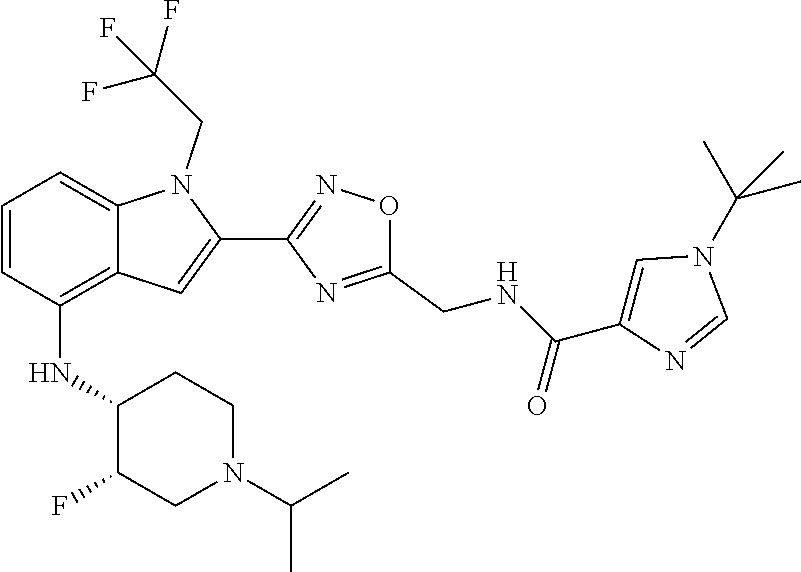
C1=CC(NC2C(F)CN(C(C)C)CC2)=C2C(=C1)N(CC(F)(F)F)C(C1=NOC(CNC(C3=CN(C(C)(C)C)C=N3)=O)=N1)=C2
